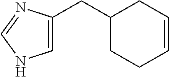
C1=C(CC2CCC=CC2)N=CN1
